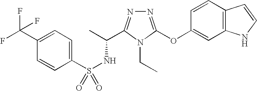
N1=C(OC2=CC3=C(C=C2)C=CN3)N(CC)C(C(C)NS(=O)(C2=CC=C(C(F)(F)F)C=C2)=O)=N1
